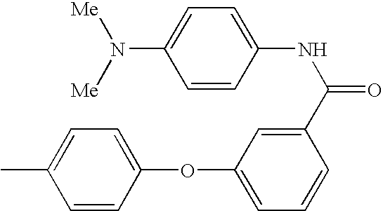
C1=CC(OC2=CC=CC(C(NC3=CC=C(N([Me])[Me])C=C3)=O)=C2)=CC=C1C
